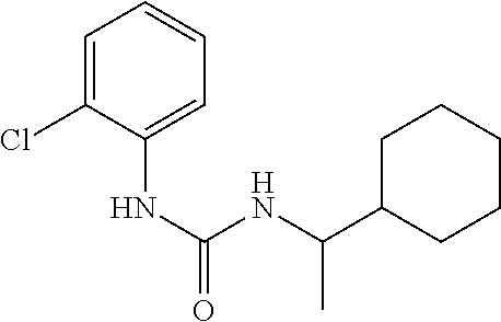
C1(NC(NC(C2CCCCC2)C)=O)=CC=CC=C1Cl
